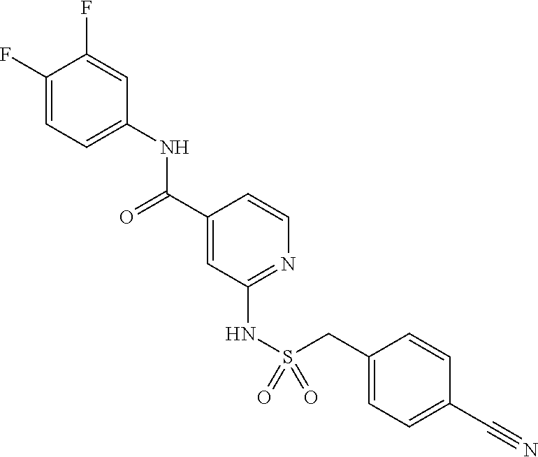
C1(F)=CC=C(NC(C2=CC(NS(=O)(CC3=CC=C(C#N)C=C3)=O)=NC=C2)=O)C=C1F
